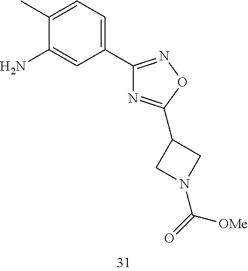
C1(C2=NOC(C3CN(C([OMe])=O)C3)=N2)=CC=C(C)C(N)=C1
